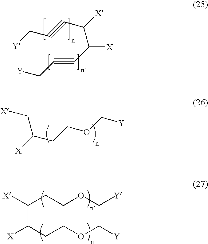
[Y]CC#CC([X])C([X])C#CC[Y].[X]C(CCOC[Y])C[X].[X]C(CCOC[Y])C(CCOC[Y])[X]
